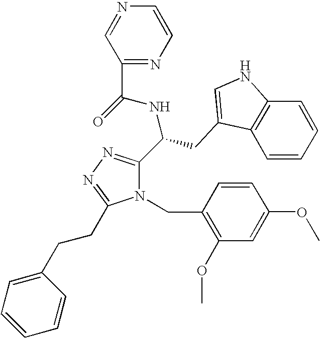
O=C(NC(C1=NN=C(CCC2=CC=CC=C2)N1CC1=C(OC)C=C(OC)C=C1)CC1=CNC2=C1C=CC=C2)C1=NC=CN=C1
